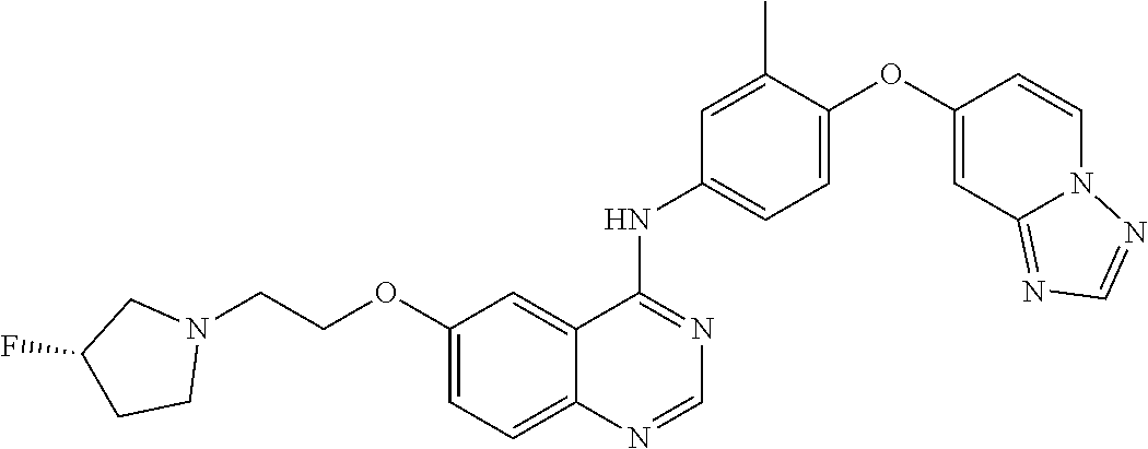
C1=NC2=CC=C(OCCN3CC(F)CC3)C=C2C(NC2=CC=C(OC3=CC4=NC=NN4C=C3)C(C)=C2)=N1
